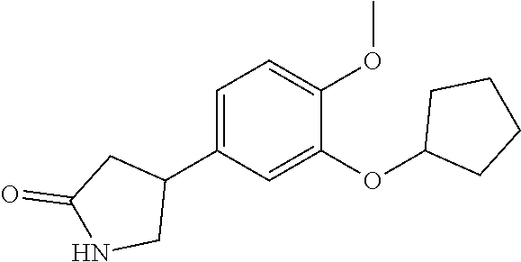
C1=C(C2CC(=O)NC2)C=C(OC2CCCC2)C(OC)=C1
